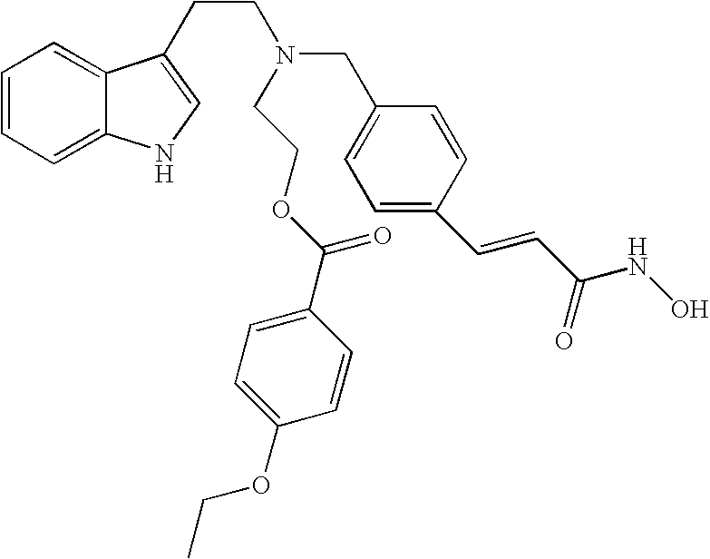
C1=CC=C2C(=C1)C(CCN(CC1=CC=C(C=CC(NO)=O)C=C1)CCOC(C1=CC=C(OCC)C=C1)=O)=CN2
